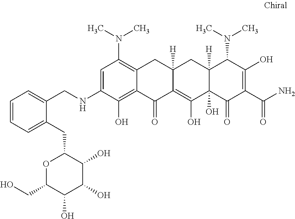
C1=C(NCC2=CC=CC=C2CC2OC(CO)C(O)C(O)C2O)C(O)=C2C(=C1N(C)C)CC1([H])C(=C(O)C3(O)C([H])(C1)C(N(C)C)C(O)=C(C(N)=O)C3=O)C2=O
